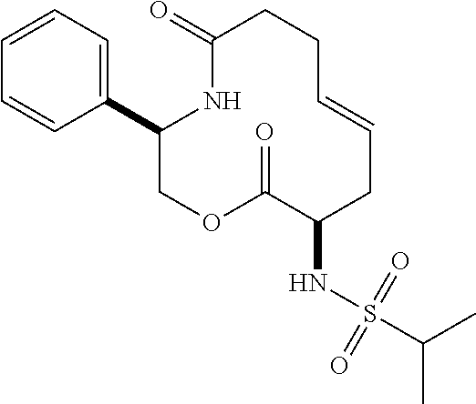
C1(C2=CC=CC=C2)COC(=O)C(NS(C(C)C)(=O)=O)CC=CCCC(=O)N1
